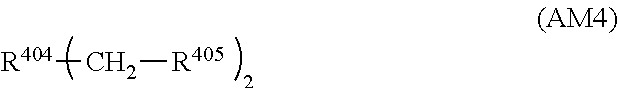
[R404]C[R405]
